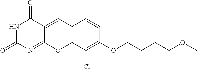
N1C(=O)N=C2C(=CC3=C(O2)C(Cl)=C(OCCCCOC)C=C3)C1=O
